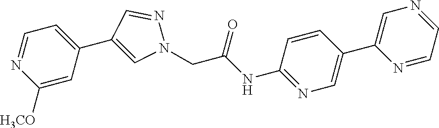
C1([H3CO])=CC(C2=CN(CC(NC3=NC=C(C4=CN=CC=N4)C=C3)=O)N=C2)=CC=N1
